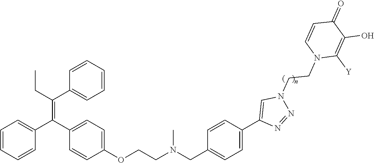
C1=CC=CC(C(C2=CC=C(OCCN(CC3=CC=C(C4=CN(CCN5C([Y])=C(O)C(=O)C=C5)N=N4)C=C3)C)C=C2)=C(CC)C2=CC=CC=C2)=C1
